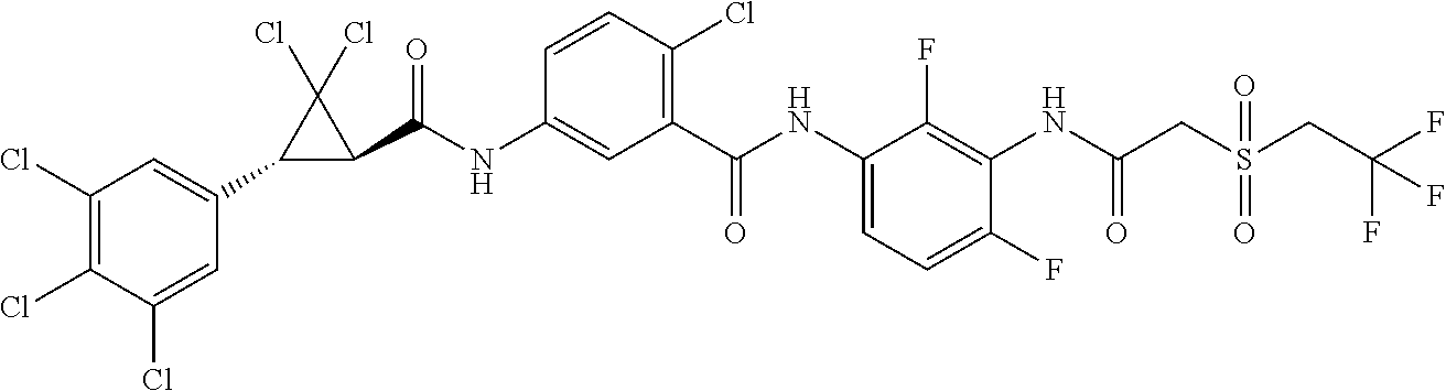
C1(C2=CC(Cl)=C(Cl)C(Cl)=C2)C(C(NC2=CC(C(NC3=CC=C(F)C(NC(CS(CC(F)(F)F)(=O)=O)=O)=C3F)=O)=C(Cl)C=C2)=O)C1(Cl)Cl
